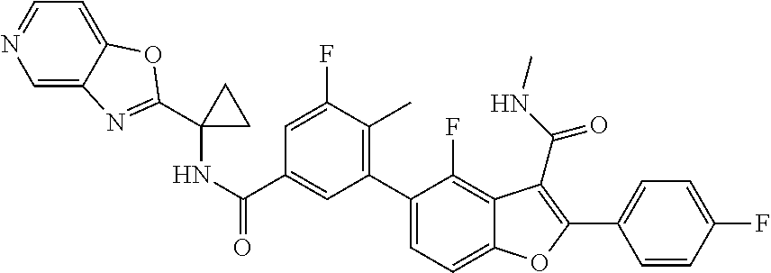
C1=C(C(NC2(C3=NC4=CN=CC=C4O3)CC2)=O)C=C(F)C(C)=C1C1=CC=C2C(=C1F)C(C(=O)NC)=C(C1=CC=C(F)C=C1)O2
